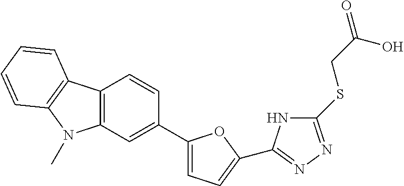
C12=C(C=C(C3=CC=C(C4=NN=C(SCC(=O)O)N4)O3)C=C1)N(C)C1=C2C=CC=C1
